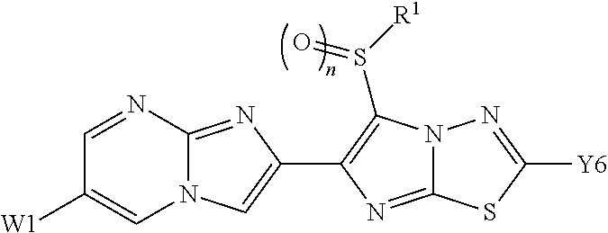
N12C(=NC(C3=C(S([R1])=O)N4C(=N3)SC([Y6])=N4)=C1)N=CC([W1])=C2
